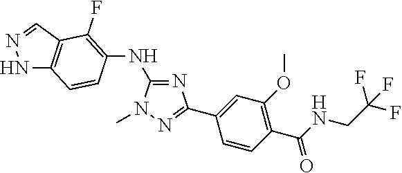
C1(NC2=C(F)C3=C(NN=C3)C=C2)=NC(C2=CC(OC)=C(C(=O)NCC(F)(F)F)C=C2)=NN1C
